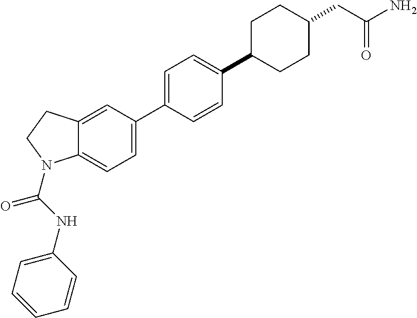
C12=CC=C(C3=CC=C(C4CCC(CC(N)=O)CC4)C=C3)C=C1CCN2C(NC1=CC=CC=C1)=O
